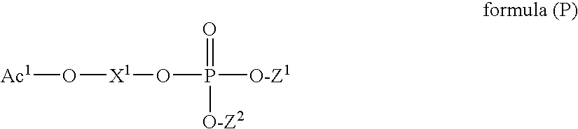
[Ac1]O[X1]OP([O-Z1])(=O)[O-Z2]
